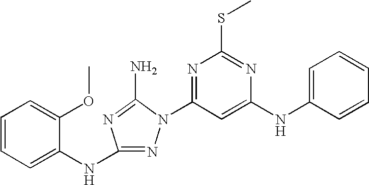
N1=C(NC2=CC=CC=C2OC)N=C(N)N1C1=NC(SC)=NC(NC2=CC=CC=C2)=C1
